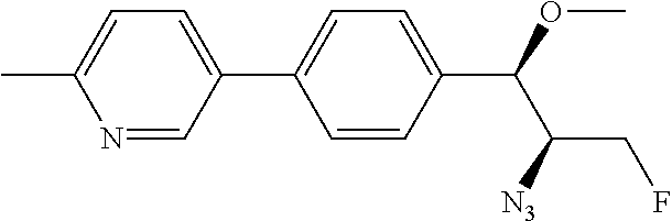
N1=CC(C2=CC=C(C(C(CF)[N3])OC)C=C2)=CC=C1C
